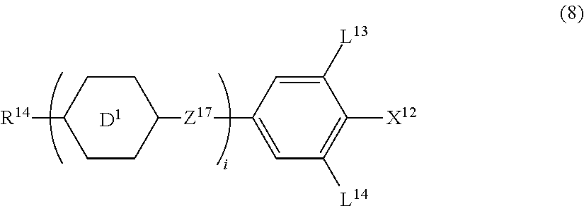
C1([Z17]C2=CC([L14])=C([X12])C([L13])=C2)CCC([R14])CC1
